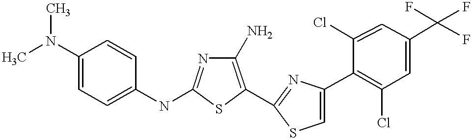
C1(N)=C(C2=NC(C3=C(Cl)C=C(C(F)(F)F)C=C3Cl)=CS2)SC(NC2=CC=C(N(C)C)C=C2)=N1
